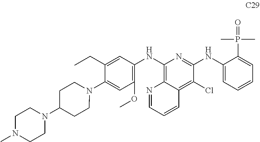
C1(CC)=CC(NC2=C3C(=C(Cl)C(NC4=CC=CC=C4P(C)(C)=O)=N2)C=CC=N3)=C(OC)C=C1N1CCC(N2CCN(C)CC2)CC1
